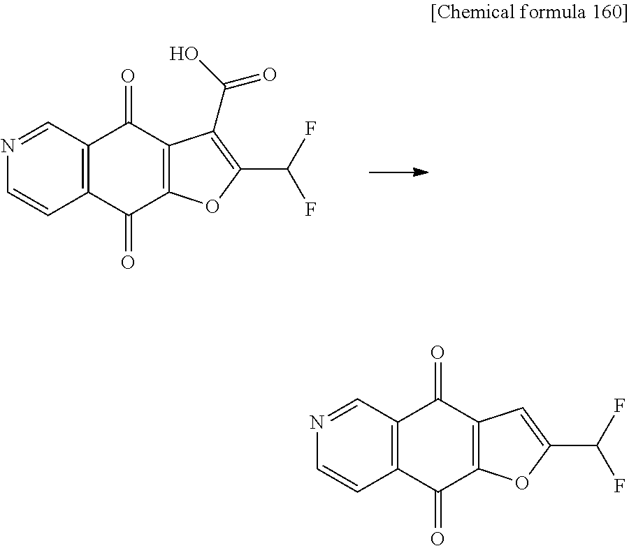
C12=C(C(=O)C3=C(C1=O)C(C(O)=O)=C(C(F)F)O3)C=CN=C2.C12=C(C(=O)C3=C(C1=O)C=C(C(F)F)O3)C=CN=C2
